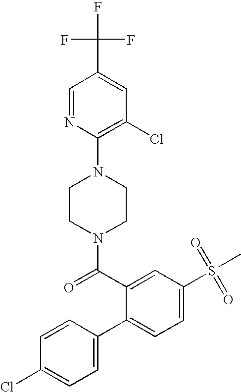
ClC1=CC=C(C2=CC=C(S(=O)(=O)C)C=C2C(N2CCN(C3=C(Cl)C=C(C(F)(F)F)C=N3)CC2)=O)C=C1
